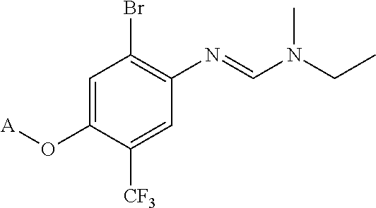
C1=C(O[A])C([CF3])=CC(N=CN(CC)C)=C1Br
